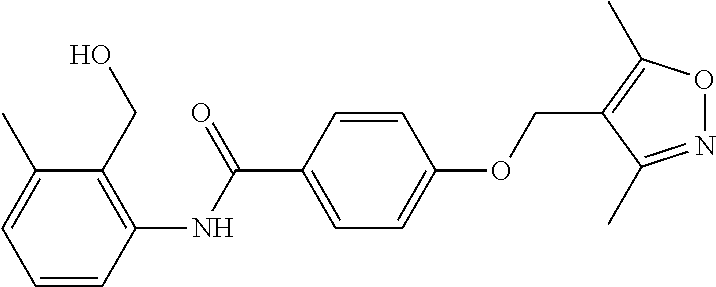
C1=CC(NC(C2=CC=C(OCC3=C(C)ON=C3C)C=C2)=O)=C(CO)C(C)=C1
